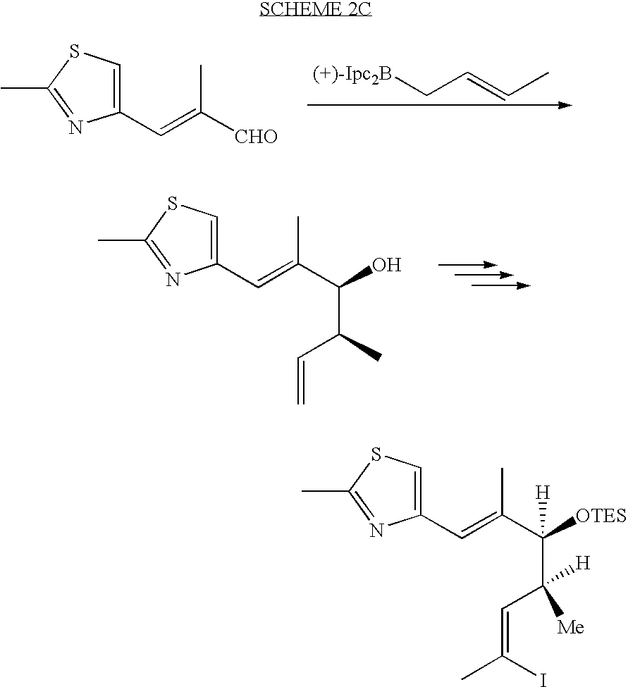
[(+)-Ipc2B]CC=CC.C1(C=C([CHO])C)=CSC(C)=N1.C1(C=C(C(O)C(C)C=C)C)=CSC(C)=N1.C1(C=C(C([OTES])(C([Me])(C=C(C)I)[H])[H])C)=CSC(C)=N1
